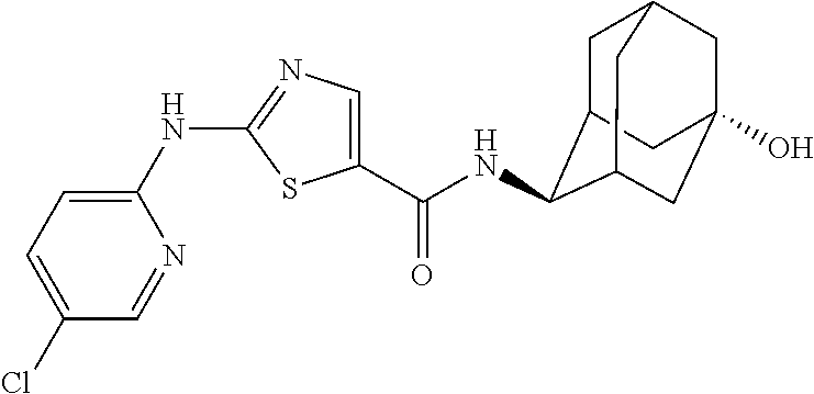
C1=C(NC2=NC=C(C(NC3C4CC5CC(O)(CC3C5)C4)=O)S2)N=CC(Cl)=C1
